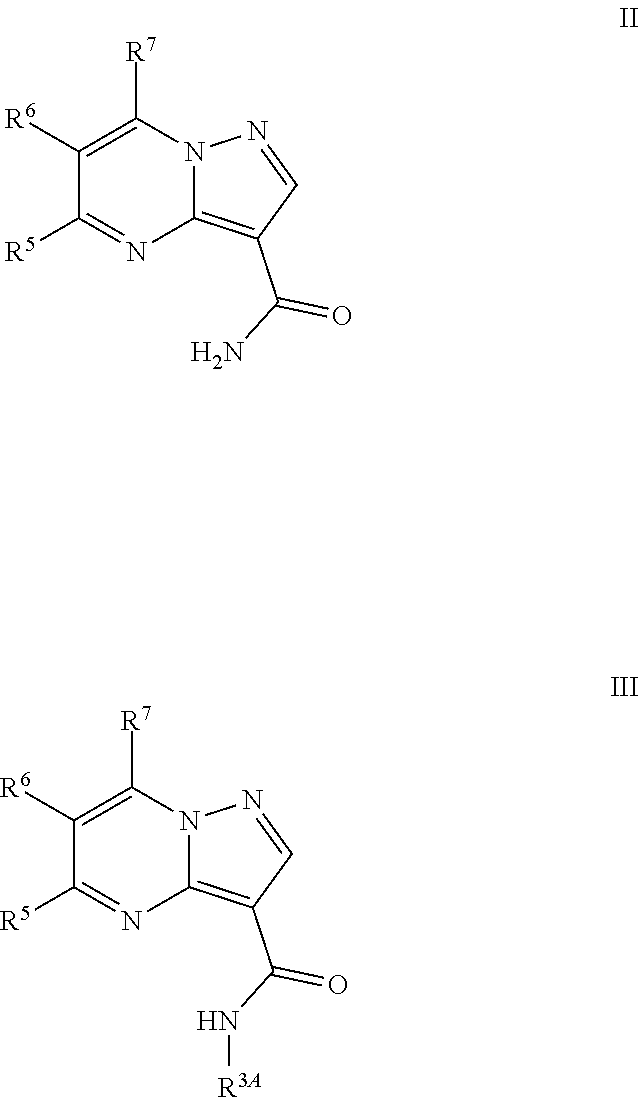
C1([R6])=C([R7])N2C(=C(C(N)=O)C=N2)N=C1[R5].C1([R6])=C([R7])N2C(=C(C(N[R3A])=O)C=N2)N=C1[R5]
